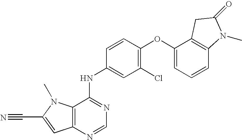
C12=C(N=CN=C1NC1=CC(Cl)=C(OC3=CC=CC4=C3CC(=O)N4C)C=C1)C=C(C#N)N2C
